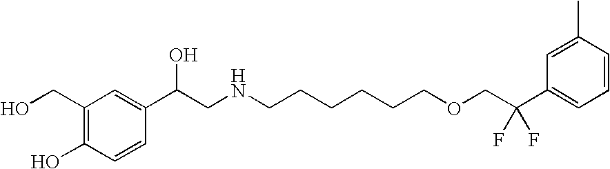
C1(C(CNCCCCCCOCC(C2=CC=CC(C)=C2)(F)F)O)=CC(CO)=C(O)C=C1
